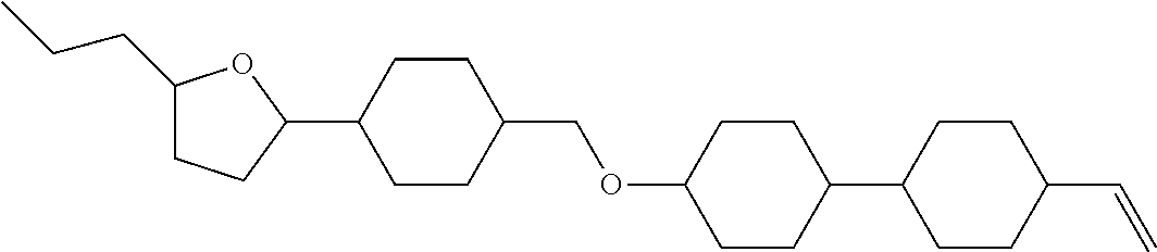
C1(CCC)CCC(C2CCC(COC3CCC(C4CCC(C=C)CC4)CC3)CC2)O1
